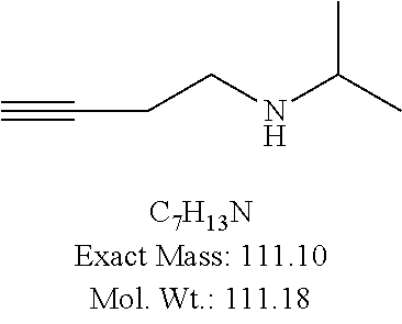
N(CCC#C)C(C)C
